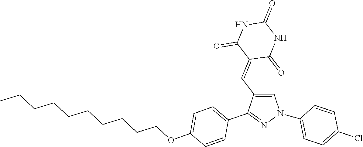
C1(N2C=C(C=C3C(=O)NC(=O)NC3=O)C(C3=CC=C(OCCCCCCCCCC)C=C3)=N2)=CC=C(Cl)C=C1
